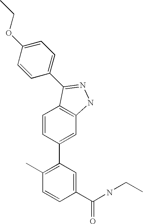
C1=CC(C2=C(C)C=CC(C(NCC)=O)=C2)=CC2=C1C(C1=CC=C(OCC)C=C1)=NN2
